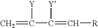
C=C([Y])C([Y])=C[R]
